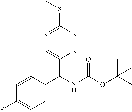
CC(OC(NC(C1=CC=C(F)C=C1)C1=CN=C(SC)N=N1)=O)(C)C
